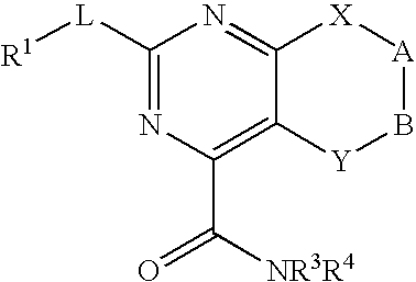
C1([L][R1])=NC(C([NR3R4])=O)=C2C(=N1)[X][A]B[Y]2
